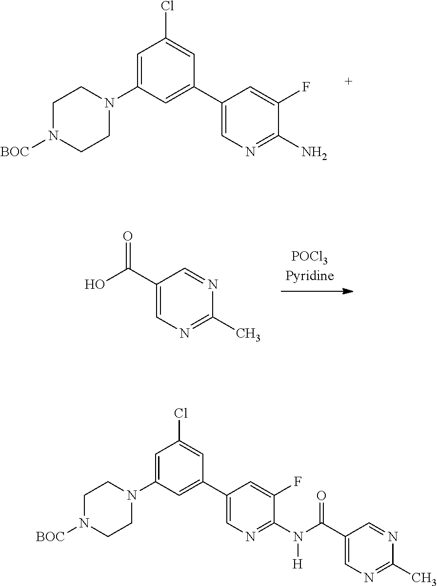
C1=C(N2CCN([BOC])CC2)C=C(C2=CN=C(N)C(F)=C2)C=C1Cl.C1(C(O)=O)=CN=C(C)N=C1.C1=C(N2CCN([BOC])CC2)C=C(C2=CN=C(N(C(C3=CN=C(C)N=C3)=O)[H])C(F)=C2)C=C1Cl
